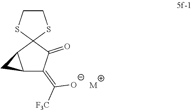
C12C(=C([F3C])[O-])C(=O)C3(C1C2)SCCS3.[M]
